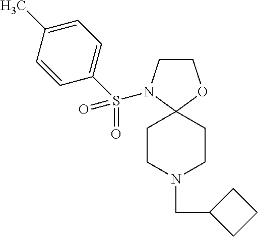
C1CN(S(C2=CC=C(C)C=C2)(=O)=O)C2(O1)CCN(CC1CCC1)CC2
